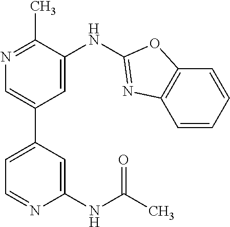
C1(NC(C)=O)=CC(C2=CN=C(C)C(NC3=NC4=C(C=CC=C4)O3)=C2)=CC=N1
